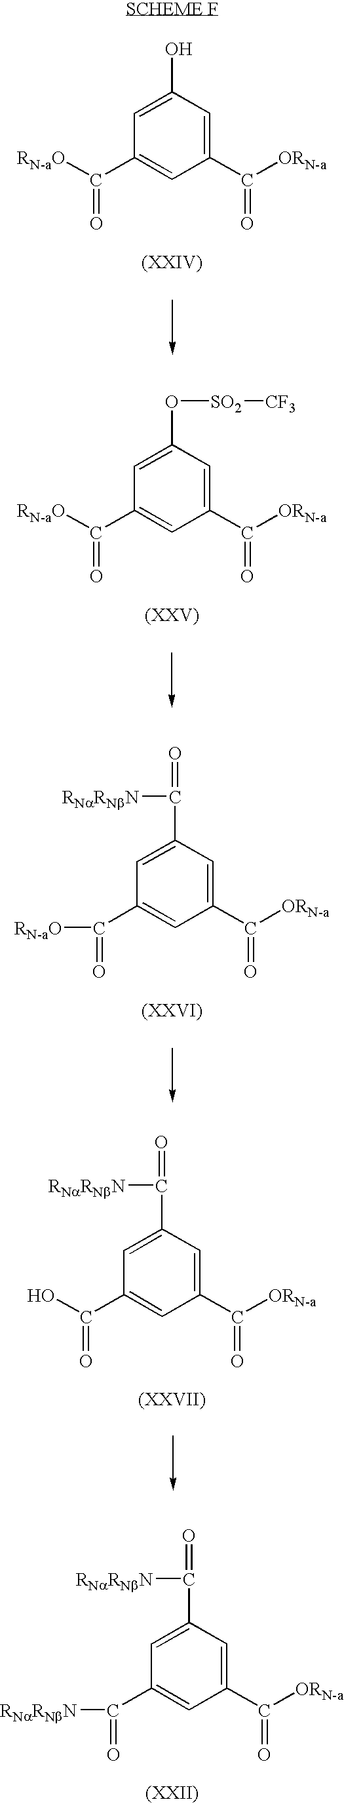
C1(C(=O)[RN-aO])=CC(C([ORN-a])=O)=CC(O)=C1.C1(C(=O)[RN-aO])=CC(C([ORN-a])=O)=CC(O[SO2][CF3])=C1.C1(C(=O)[RN-aO])=CC(C([ORN-a])=O)=CC(C(=O)[RNaRNbN])=C1.C1(C(=O)[RNaRNbN])=CC(C([ORN-a])=O)=CC(C(=O)[RNaRNbN])=C1.C1(C(=O)O)=CC(C([ORN-a])=O)=CC(C(=O)[RNaRNbN])=C1
